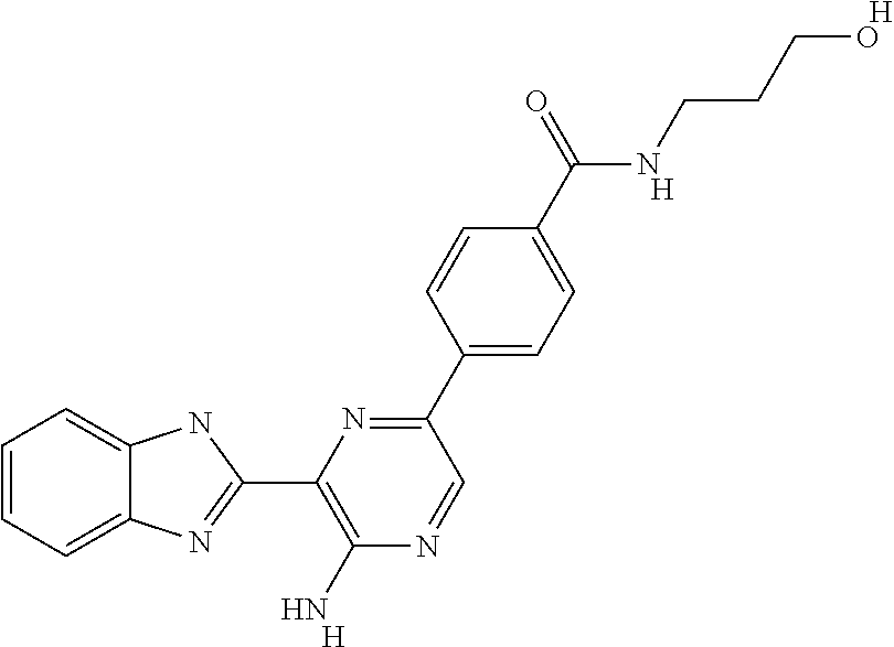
C1=CC=C2C(=C1)NC(C1=C(N)N=CC(C3=CC=C(C(=O)NCCCO)C=C3)=N1)=N2.[H].[H].[H]
